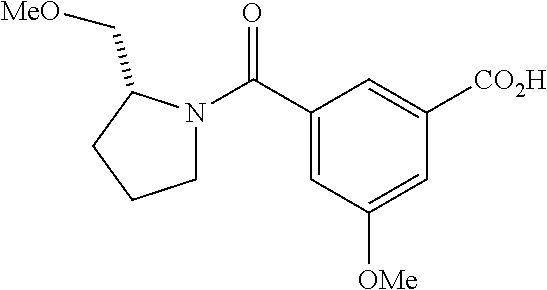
C1(C(=O)N2CCCC2C[MeO])=CC([OMe])=CC([CO2H])=C1
